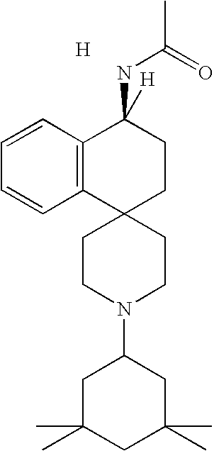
C1CN(C2CC(C)(C)CC(C)(C)C2)CCC12CCC(NC(=O)C)([H])C1=C2C=CC=C1.[H]
